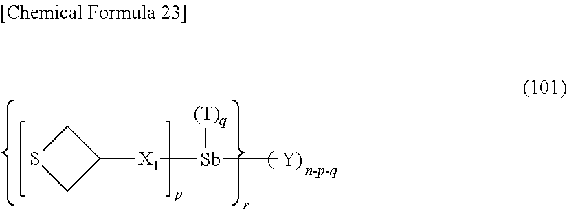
C1SCC1[X1][Sb]([Y)])[(T)q]
